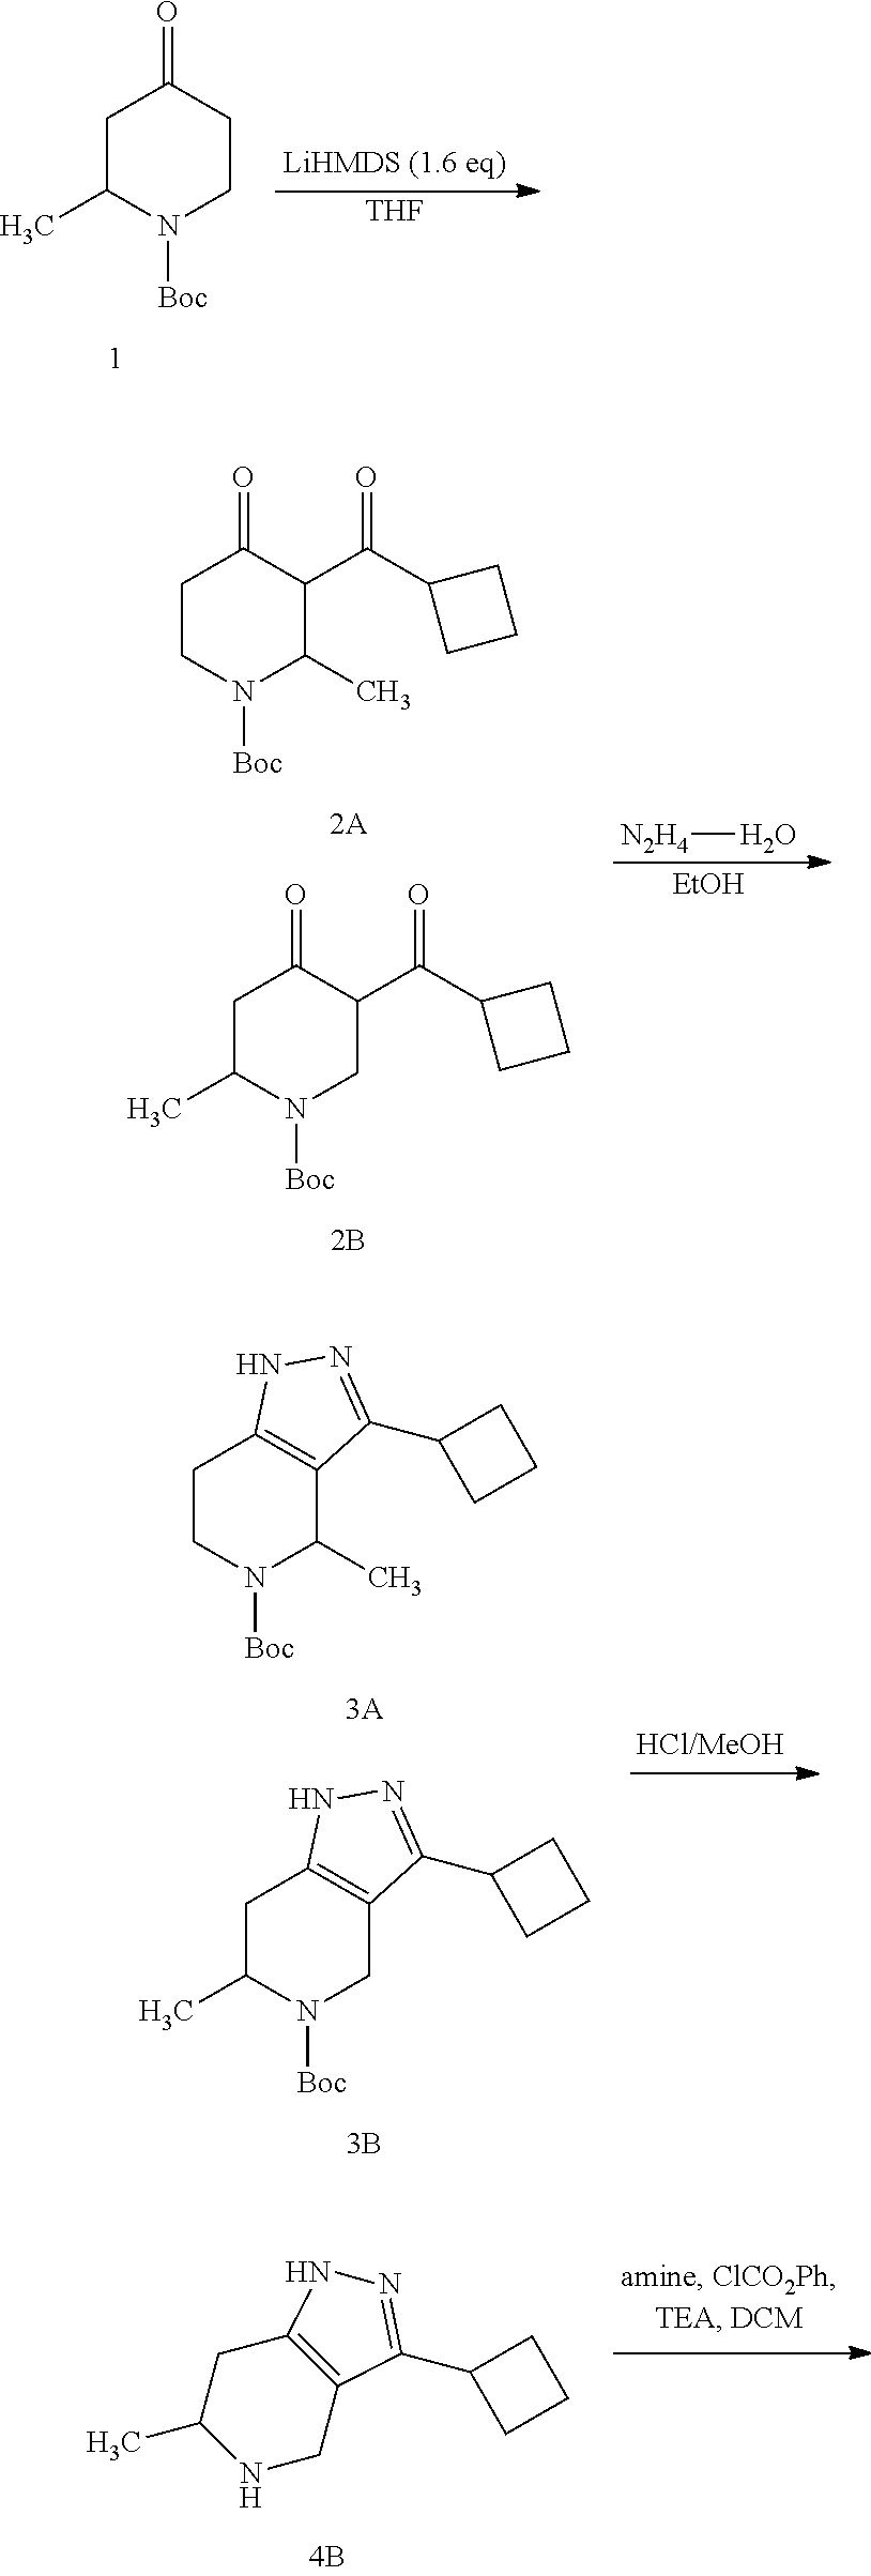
[THF].C1C(C)N([Boc])CCC1=O.C1(C(C2CCC2)=O)C(C)N([Boc])CCC1=O.C1C(C)N([Boc])CC(C(C2CCC2)=O)C1=O.[EtOH].[N2H4]O.C12=C(CCN([Boc])C1C)NN=C2C1CCC1.C1C(C)N([Boc])CC2=C1NN=C2C1CCC1.C12=C(CNC(C)C1)C(C1CCC1)=NN2
